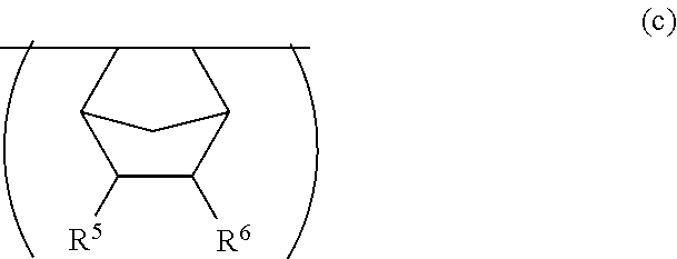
C1(C)C(C)C2C([R5])C([R6])C1C2
